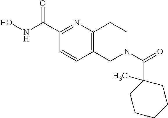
C12=C(N=C(C(NO)=O)C=C1)CCN(C(C1(C)CCCCC1)=O)C2
